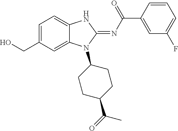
C(C1=CC=C2C(=C1)N(C1CCC(C(C)=O)CC1)C(=NC(C1=CC(F)=CC=C1)=O)N2)O
